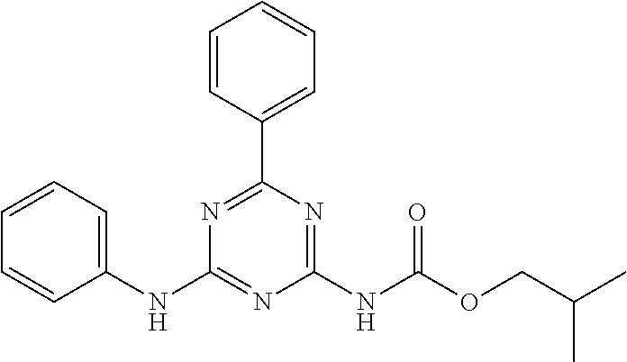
C1=CC=C(NC2=NC(NC(OCC(C)C)=O)=NC(C3=CC=CC=C3)=N2)C=C1
